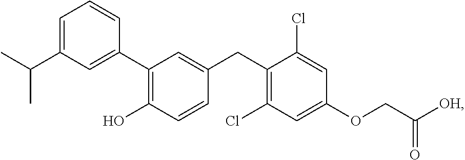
C1=C(C(C)C)C=C(C2=C(O)C=CC(CC3=C(Cl)C=C(OCC([OH])=O)C=C3Cl)=C2)C=C1
